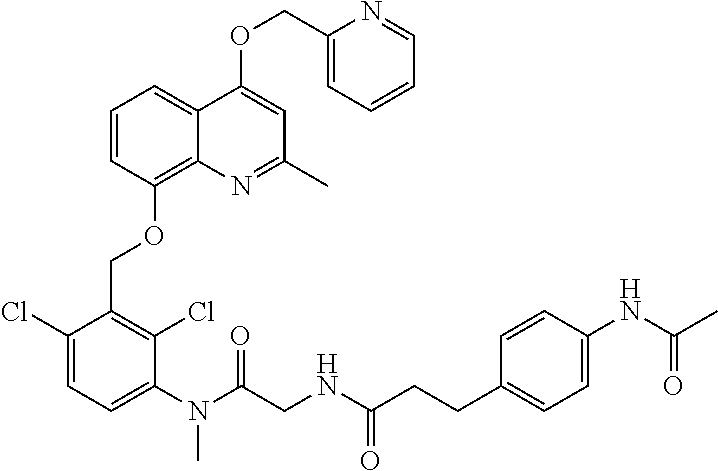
C1(Cl)=CC=C(N(C(=O)CNC(=O)CCC2=CC=C(NC(C)=O)C=C2)C)C(Cl)=C1COC1=C2C(=CC=C1)C(OCC1=CC=CC=N1)=CC(C)=N2
